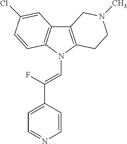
C12=C(N(C=C(C3=CC=NC=C3)F)C3=C1C=C(Cl)C=C3)CCN(C)C2
